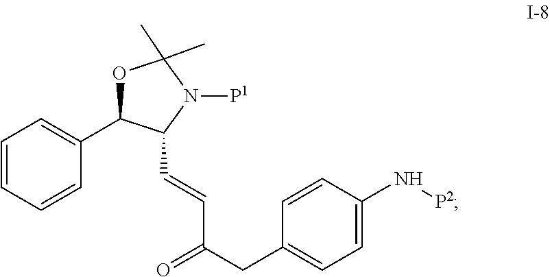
C1=CC(N[P2])=CC=C1CC(=O)C=CC1C(C2=CC=CC=C2)OC(C)(C)N1[P1]
